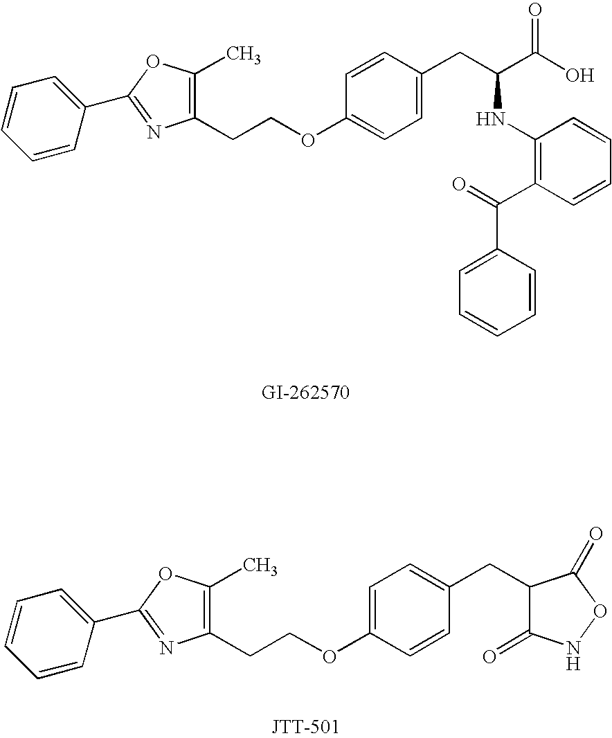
C1=C(C2=NC(CCOC3=CC=C(CC(C(O)=O)NC4=C(C(C5=CC=CC=C5)=O)C=CC=C4)C=C3)=C(C)O2)C=CC=C1.C1=C(C2=NC(CCOC3=CC=C(CC4C(=O)NOC4=O)C=C3)=C(C)O2)C=CC=C1
